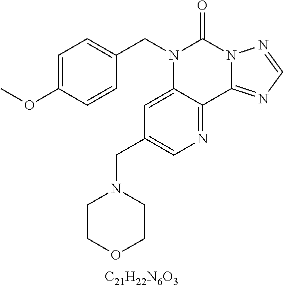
[C21H22N6O3].C1=C(OC)C=CC(CN2C3=CC(CN4CCOCC4)=CN=C3C3=NC=NN3C2=O)=C1
